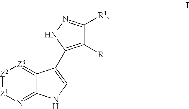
[Z2]1=[Z1]N=C2C(=[Z3]1)C(C1=C([R])C([R1])=NN1)=CN2
